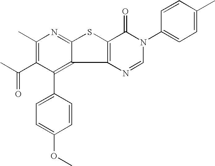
C12=C(N=CN(C3=CC=C(C)C=C3)C1=O)C1=C(C3=CC=C(OC)C=C3)C(C(=O)C)=C(C)N=C1S2
